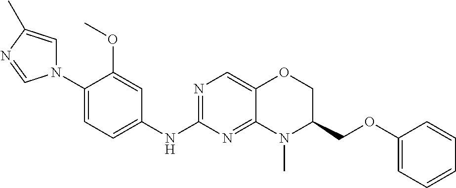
C1(N2C=C(C)N=C2)=CC=C(NC2=NC=C3C(=N2)N(C)C(COC2=CC=CC=C2)CO3)C=C1OC
